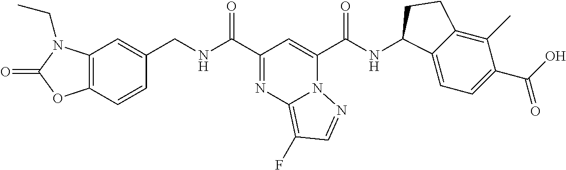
C12=C(C=CC(CNC(C3=NC4=C(F)C=NN4C(C(NC4C5=CC=C(C(O)=O)C(C)=C5CC4)=O)=C3)=O)=C1)OC(=O)N2CC
